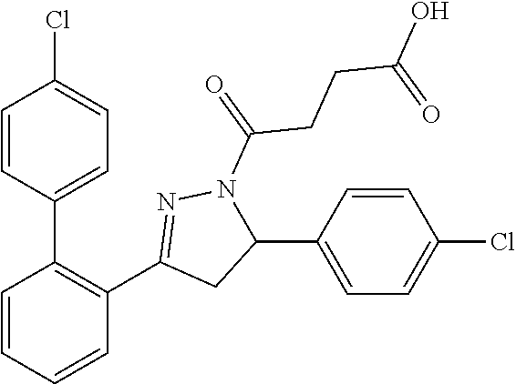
C1=CC(C2=CC=C(Cl)C=C2)=C(C2=NN(C(=O)CCC(O)=O)C(C3=CC=C(Cl)C=C3)C2)C=C1
